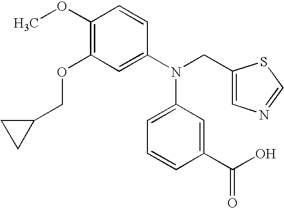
C1(OC)=C(OCC2CC2)C=C(N(CC2=CN=CS2)C2=CC=CC(C(O)=O)=C2)C=C1
